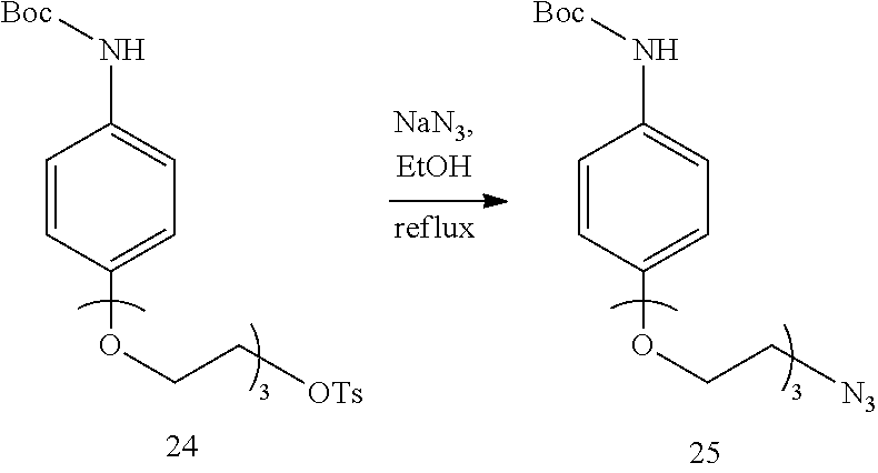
C1=CC(OCC[OTs])=CC=C1N[Boc].C1=CC(OCC[N3])=CC=C1N[Boc]
